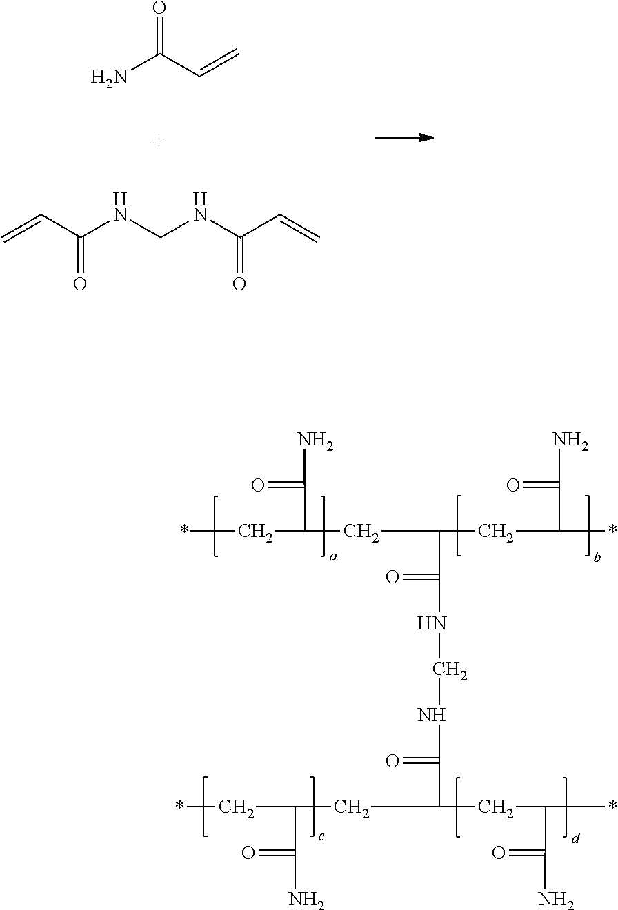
*CC(CC(CC(C(=O)N)*)C(=O)NCNC(=O)C(CC(C(=O)N)*)CC(C(=O)N)C*)C(=O)N.NC(C=C)=O.C=CC(NCNC(C=C)=O)=O
